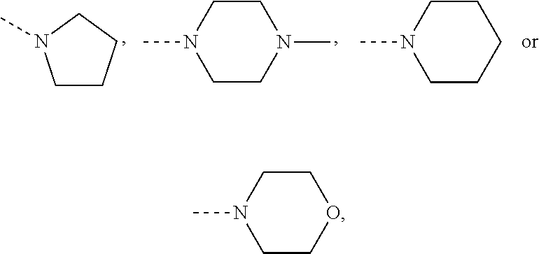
C1CCCN1C.CN1CCN(C)CC1.C1CCCCN1C.CN1CCOCC1
